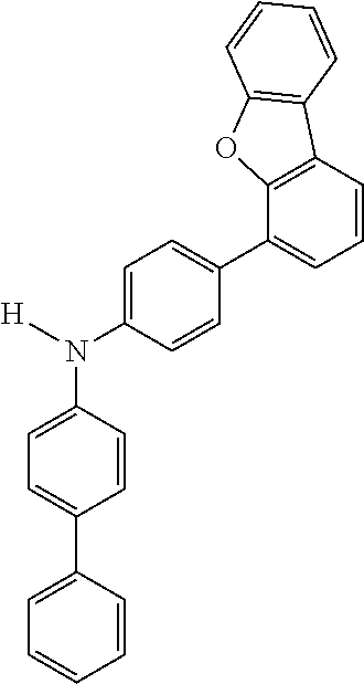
C1=C(N([H])C2=CC=C(C3=CC=CC4=C3OC3=C4C=CC=C3)C=C2)C=CC(C2=CC=CC=C2)=C1
